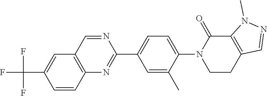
C1(C2=CC=C(N3C(=O)C4=C(CC3)C=NN4C)C(C)=C2)=NC2=C(C=N1)C=C(C(F)(F)F)C=C2
